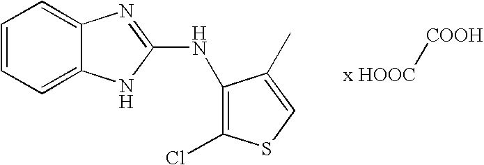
C1=CC=C2C(=C1)N=C(NC1=C(Cl)SC=C1C)N2.[x HOOC][COOH]
